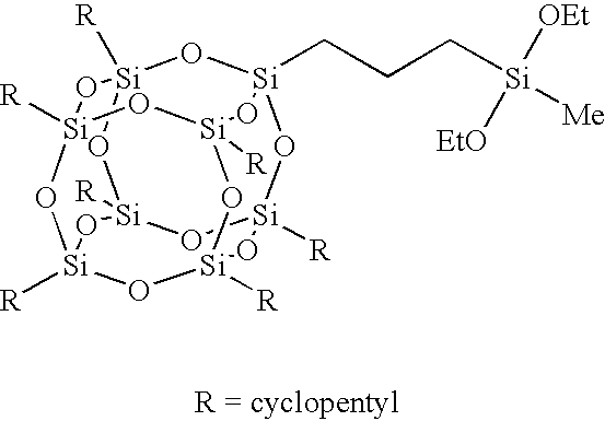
[R][Si]12O[Si]3(CCC[Si]([Me])([OEt])[EtO])O[Si]4([R])O[Si]([R])(O1)O[Si]1([R])O[Si]([R])(O[Si]([R])(O[Si]([R])(O1)O2)O3)O4
